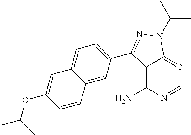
C1=NC(N)=C2C(=N1)N(C(C)C)N=C2C1=CC=C2C(=C1)C=CC(OC(C)C)=C2
